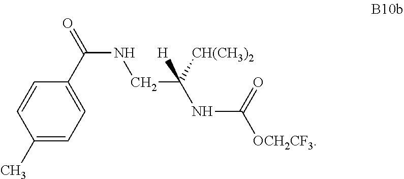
C1=C(C(=O)NCC(NC(=O)[OCH2CF3])([CH(CH3)2])[H])C=CC(C)=C1
